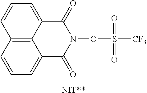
C12=C3C(=CC=C1)C(=O)N(OS([CF3])(=O)=O)C(=O)C3=CC=C2.[NIT**]
